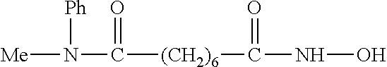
[Me]N(C([(CH2)6]C(NO)=O)=O)[Ph]
